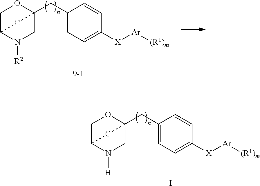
C1=CC([X][Ar][(R1)m])=CC=C1CC12OCC(N([R2])C1)C2.C1=CC([X][Ar][(R1)m])=CC=C1CC12OCC(N([H])C1)C2.I
